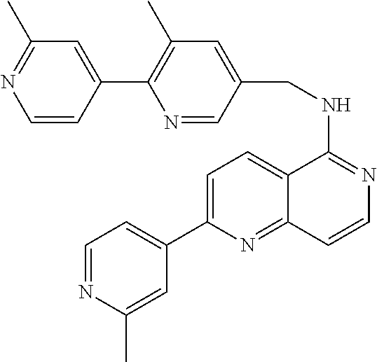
C1(C2=CC=C3C(=N2)C=CN=C3NCC2=CC(C)=C(C3=CC(C)=NC=C3)N=C2)=CC=NC(C)=C1
